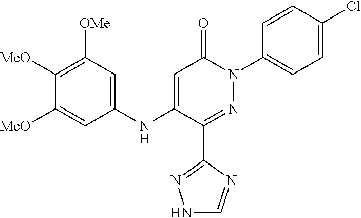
C1=C(NC2=CC([OMe])=C([MeO])C([MeO])=C2)C(C2=NNC=N2)=NN(C2=CC=C(Cl)C=C2)C1=O
